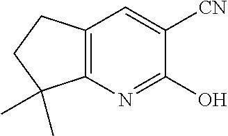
C12=C(N=C(O)C([CN])=C1)C(C)(C)CC2
